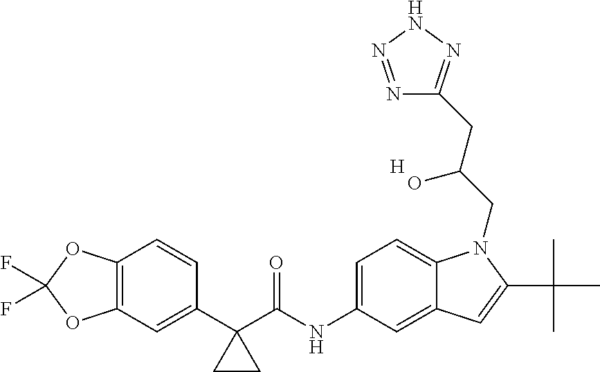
C1(C2(C(NC3=CC=C4C(=C3)C=C(C(C)(C)C)N4CC(CC3=NNN=N3)O)=O)CC2)=CC2=C(C=C1)OC(F)(F)O2.[H]
